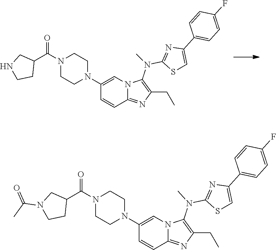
C1=CC2=NC(CC)=C(N(C3=NC(C4=CC=C(F)C=C4)=CS3)C)N2C=C1N1CCN(C(C2CCNC2)=O)CC1.C1CN(C(C2CCN(C(=O)C)C2)=O)CCN1C1=CN2C(=NC(CC)=C2N(C2=NC(C3=CC=C(F)C=C3)=CS2)C)C=C1
